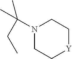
N1(C(C)(CC)C)CC[Y]CC1
